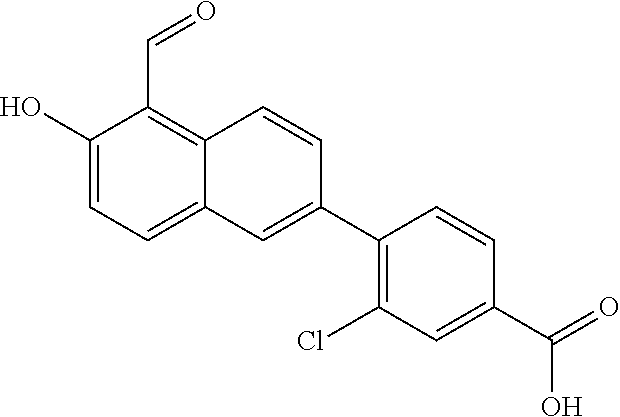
OC1=CC=C2C(=C1C=O)C=CC(C1=C(Cl)C=C(C(=O)O)C=C1)=C2
